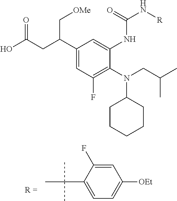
C1(C(CC(O)=O)C[OMe])=CC(F)=C(N(CC(C)C)C2CCCCC2)C(NC(N[R])=O)=C1.C1=C(F)C(C(C)(C)C)=CC=C1[OEt]
